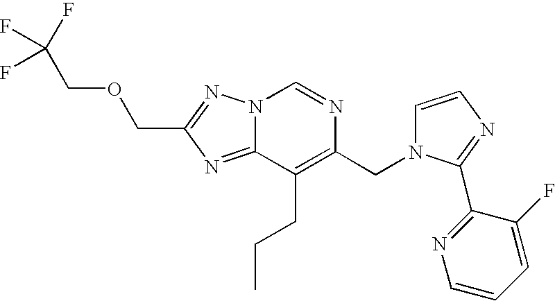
N12C(=NC(COCC(F)(F)F)=N1)C(CCC)=C(CN1C=CN=C1C1=NC=CC=C1F)N=C2
